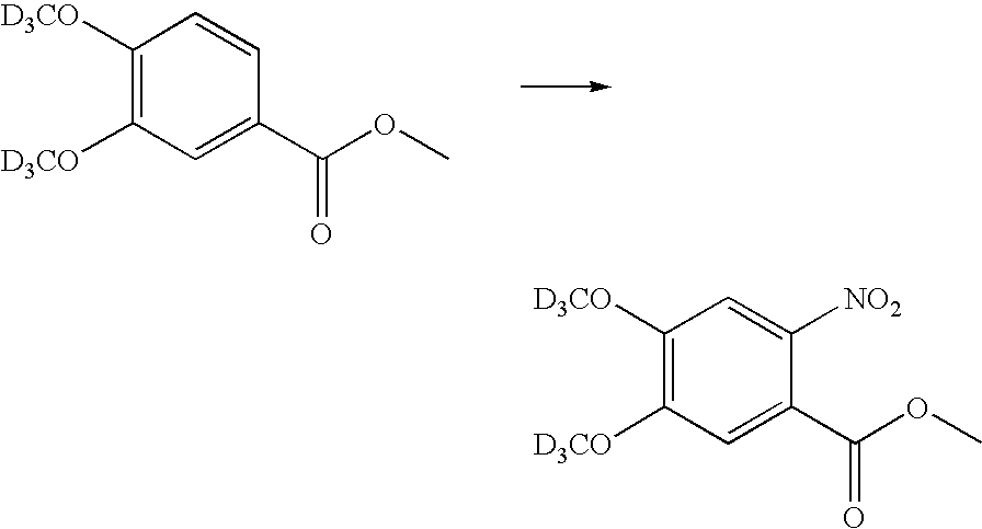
C1([D3CO])=C([D3CO])C=C(C(OC)=O)C=C1.C1([D3CO])=C([D3CO])C=C(C(OC)=O)C([NO2])=C1
